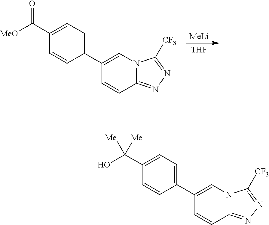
[MeLi].[THF].C1=CC(C2=CN3C(=NN=C3[CF3])C=C2)=CC=C1C([MeO])=O.C1=CC(C2=CN3C(=NN=C3[CF3])C=C2)=CC=C1C(O)([Me])[Me]
